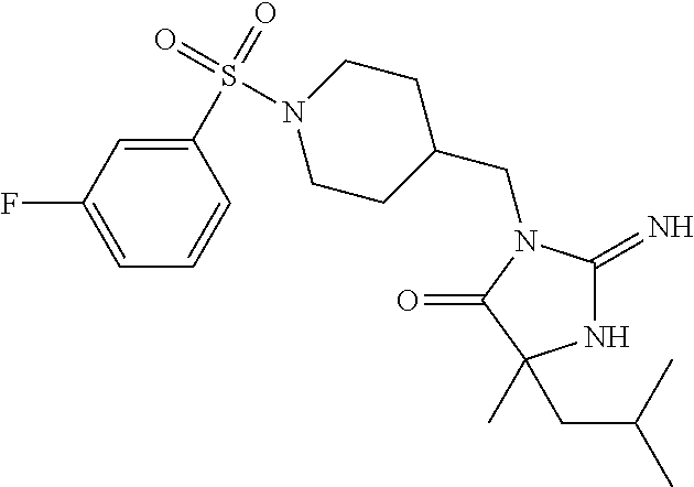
N1C(=N)N(CC2CCN(S(C3=CC(F)=CC=C3)(=O)=O)CC2)C(=O)C1(CC(C)C)C
